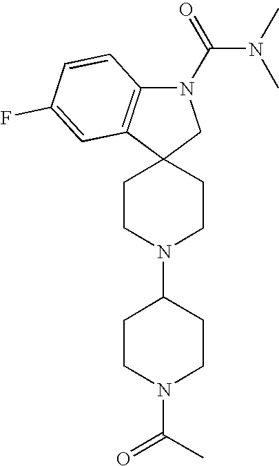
C1CN(C2CCN(C(C)=O)CC2)CCC12CN(C(=O)N(C)C)C1=C2C=C(F)C=C1
